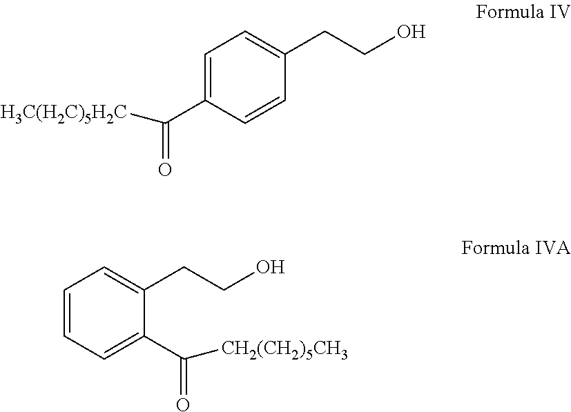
C1=C(C(=O)[H3C(H2C)5H2C])C=CC(CCO)=C1.C1=CC=C(C(=O)[CH2(CH2)5CH3])C(CCO)=C1
